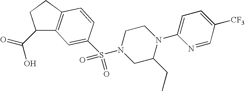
C1(C(=O)O)C2=C(CC1)C=CC(S(N1CC(CC)N(C3=CC=C([CF3])C=N3)CC1)(=O)=O)=C2
